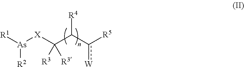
C(C([X][As]([R1])[R2])([R3])[R3])(c([R5])[W])[R4]
